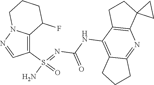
C(NC1=C2C(=NC3=C1CCC31CC1)CCC2)(N=S(N)(=O)C1=C2N(N=C1)CCCC2F)=O
